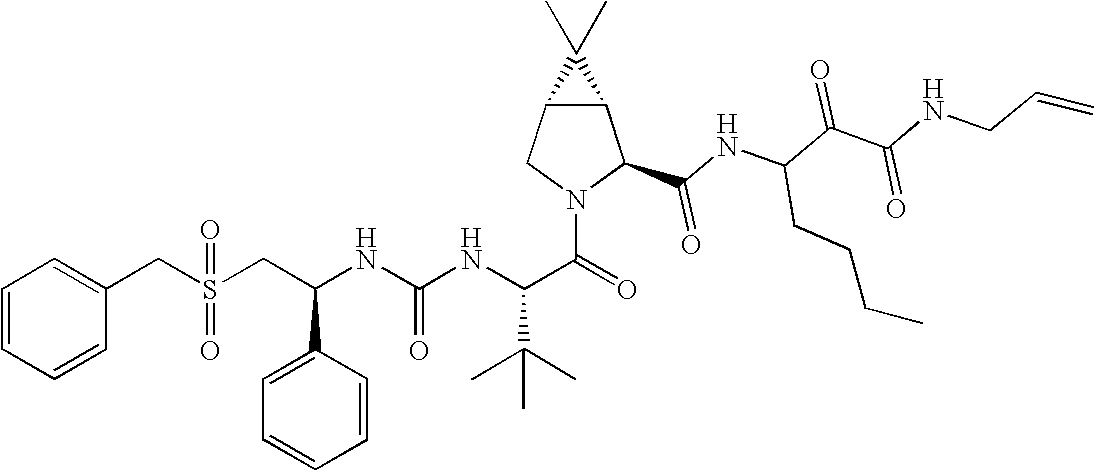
C12C(CN(C(=O)C(NC(NC(CS(CC3=CC=CC=C3)(=O)=O)C3=CC=CC=C3)=O)C(C)(C)C)C1C(NC(C(C(NCC=C)=O)=O)CCCC)=O)C2(C)C
